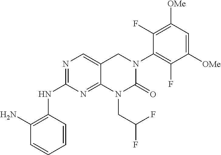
N(C1=NC=C2C(=N1)N(CC(F)F)C(=O)N(C1=C(F)C([OMe])=CC([OMe])=C1F)C2)C1=C(N)C=CC=C1
